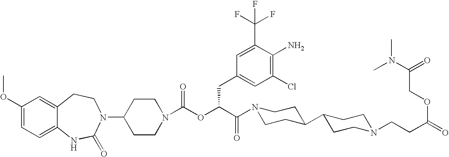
C1(N2C(=O)NC3=CC=C(OC)C=C3CC2)CCN(C(OC(C(=O)N2CCC(C3CCN(CCC(=O)OCC(N(C)C)=O)CC3)CC2)CC2=CC(Cl)=C(N)C(C(F)(F)F)=C2)=O)CC1
